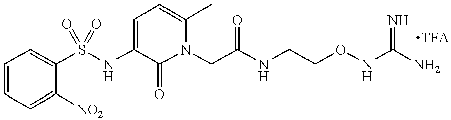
C1=C([NO2])C(S(NC2=CC=C(C)N(CC(=O)NCCONC(N)=N)C2=O)(=O)=O)=CC=C1
